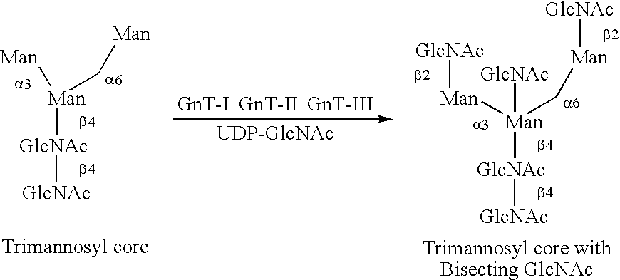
[GlcNAc]([GlcNAc])[Man]([Man])C[Man].[GlcNAc]([GlcNAc])[Man](C[Man][GlcNAc])([GlcNAc])[Man][GlcNAc]
